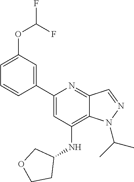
C1(C2=CC(NC3CCOC3)=C3C(=N2)C=NN3C(C)C)=CC(OC(F)F)=CC=C1
